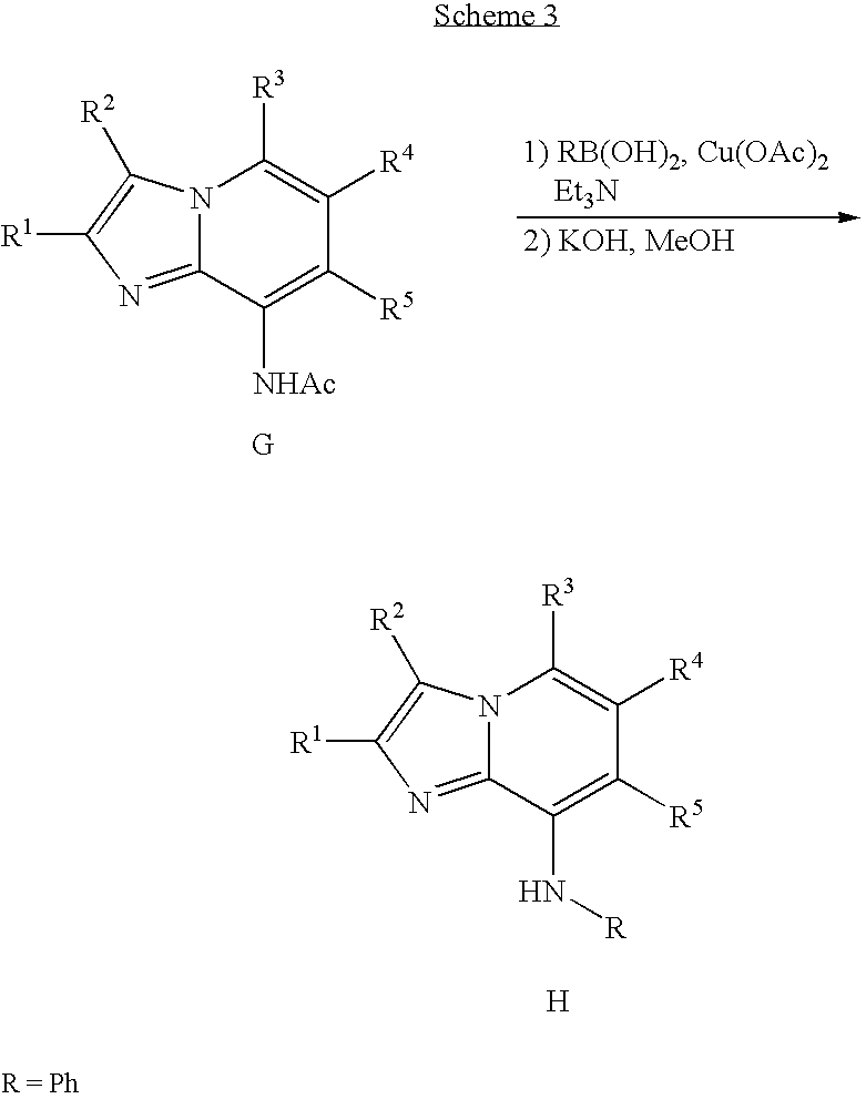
N12C(=NC([R1])=C1[R2])C([NHAc])=C([R5])C([R4])=C2[R3].[G].N12C(=NC([R1])=C1[R2])C(N[R])=C([R5])C([R4])=C2[R3].[H]
